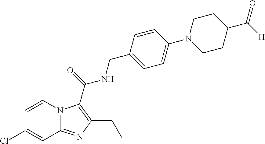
C12=NC(CC)=C(C(=O)NCC3=CC=C(N4CCC(C([H])=O)CC4)C=C3)N1C=CC(Cl)=C2
